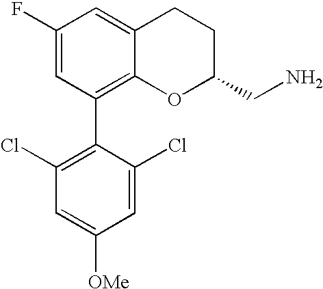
C1(F)=CC(C2=C(Cl)C=C([OMe])C=C2Cl)=C2C(=C1)CCC(CN)O2
